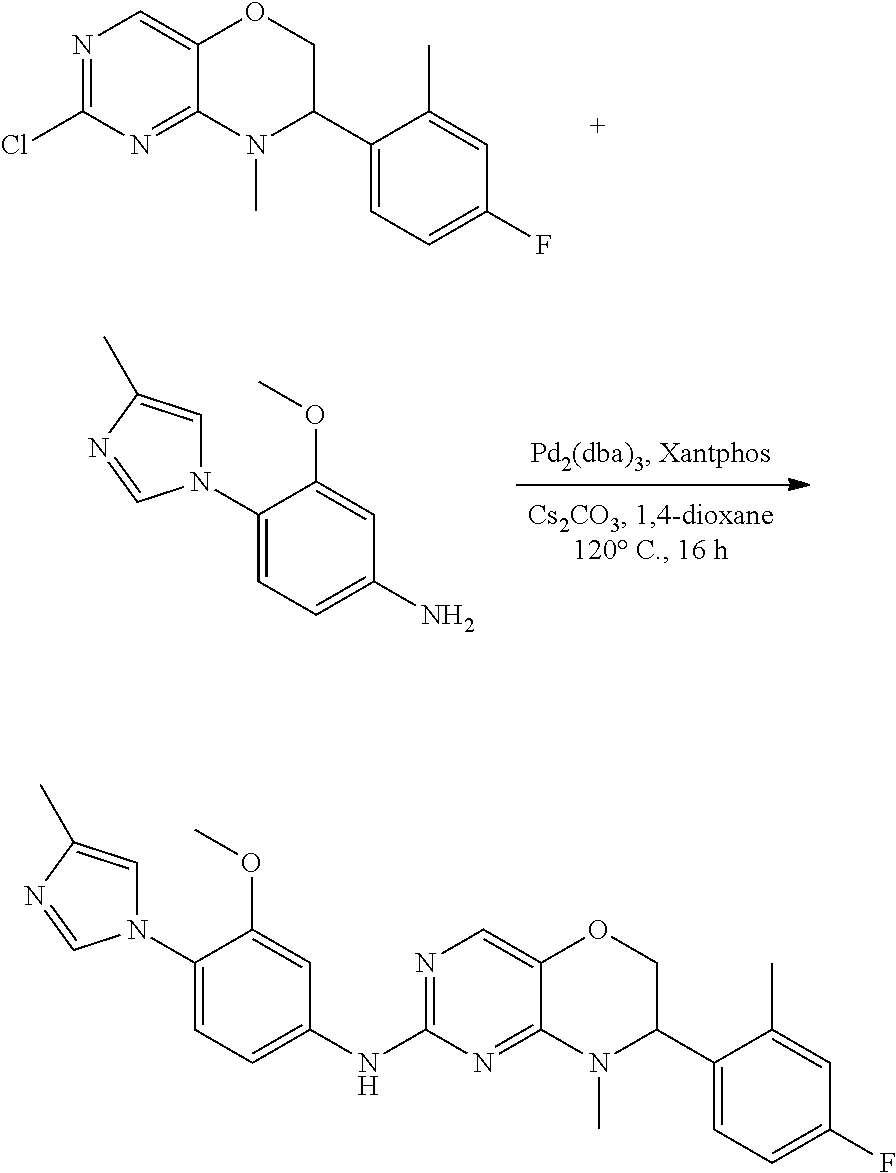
NC1=CC=C(N2C=C(C)N=C2)C(OC)=C1.N1=C(Cl)N=C2C(=C1)OCC(C1=CC=C(F)C=C1C)N2C.N1=C(NC2=CC=C(N3C=C(C)N=C3)C(OC)=C2)N=C2C(=C1)OCC(C1=CC=C(F)C=C1C)N2C
